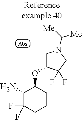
O(C1C(N)C(F)(F)CCC1)C1CN(C([Me])[Me])CC1(F)F
